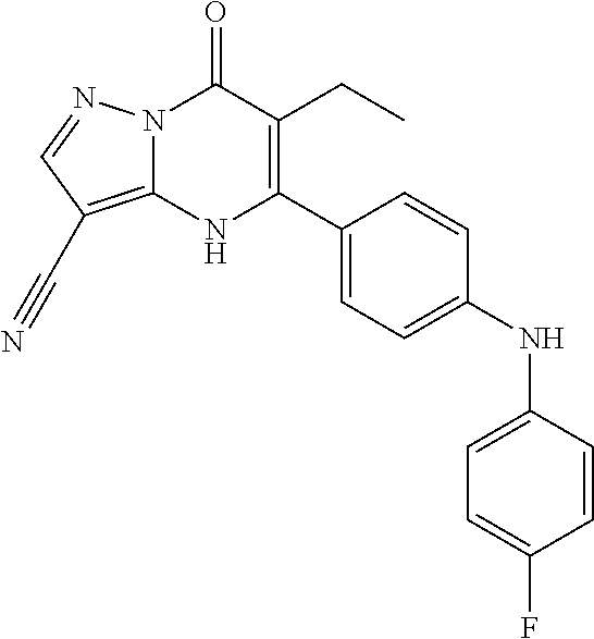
N12C(=C(C#N)C=N1)NC(C1=CC=C(NC3=CC=C(F)C=C3)C=C1)=C(CC)C2=O
